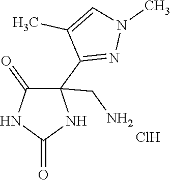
C1(=O)NC(=O)NC1(C1=NN(C)C=C1C)CN.Cl
